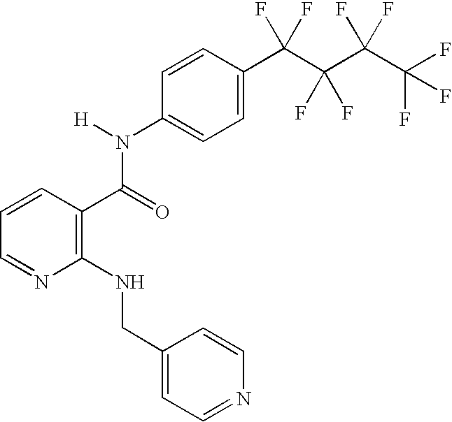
C1(NCC2=CC=NC=C2)=C(C(=O)N(C2=CC=C(C(F)(F)C(C(C(F)(F)F)(F)F)(F)F)C=C2)[H])C=CC=N1
